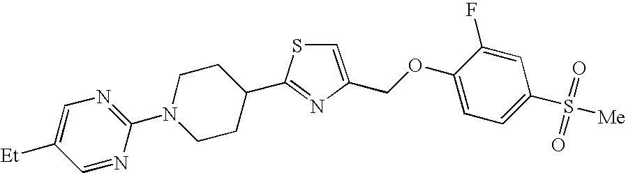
C1=C(COC2=CC=C(S(=O)(=O)[Me])C=C2F)N=C(C2CCN(C3=NC=C([Et])C=N3)CC2)S1
